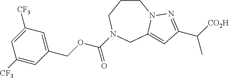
C1([CF3])=CC(COC(N2CCCN3C(=CC(C([CO2H])C)=N3)C2)=O)=CC([CF3])=C1
